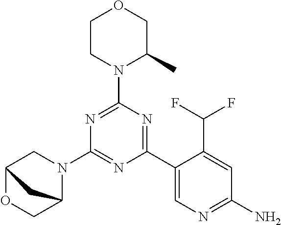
N1=C(N2C(C)COCC2)N=C(C2=CN=C(N)C=C2C(F)F)N=C1N1CC2OCC1C2
